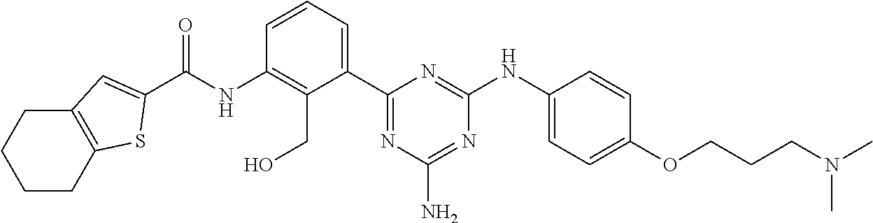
N(C1=C(CO)C(C2=NC(N)=NC(NC3=CC=C(OCCCN(C)C)C=C3)=N2)=CC=C1)C(C1=CC2=C(CCCC2)S1)=O
